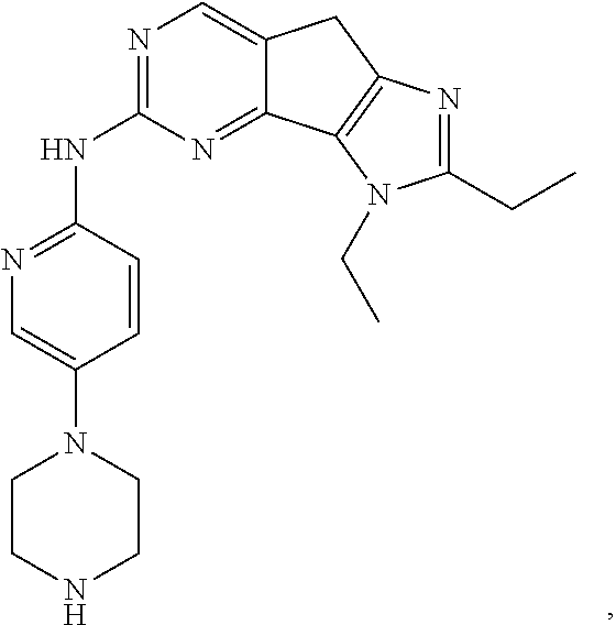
C12=CN=C(NC3=NC=C(N4CCNCC4)C=C3)N=C1C1=C(C2)N=C(CC)N1CC
